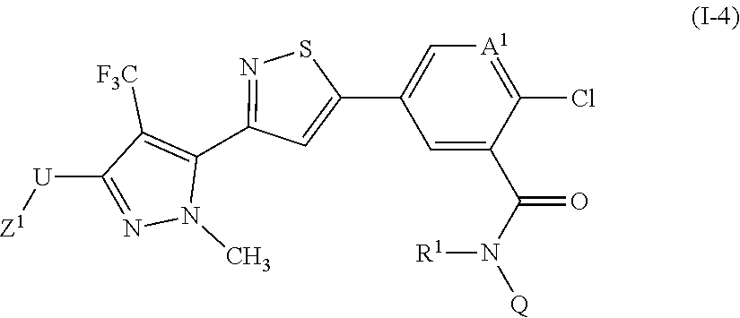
[Z1][U]C1=NN(C)C(C2=NSC(C3=C[A1]=C(Cl)C(C(N([Q])[R1])=O)=C3)=C2)=C1[F3C]
